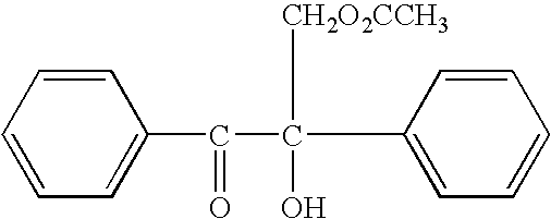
C1=CC=C(C(=O)C([CH2O2CCH3])(O)C2=CC=CC=C2)C=C1
